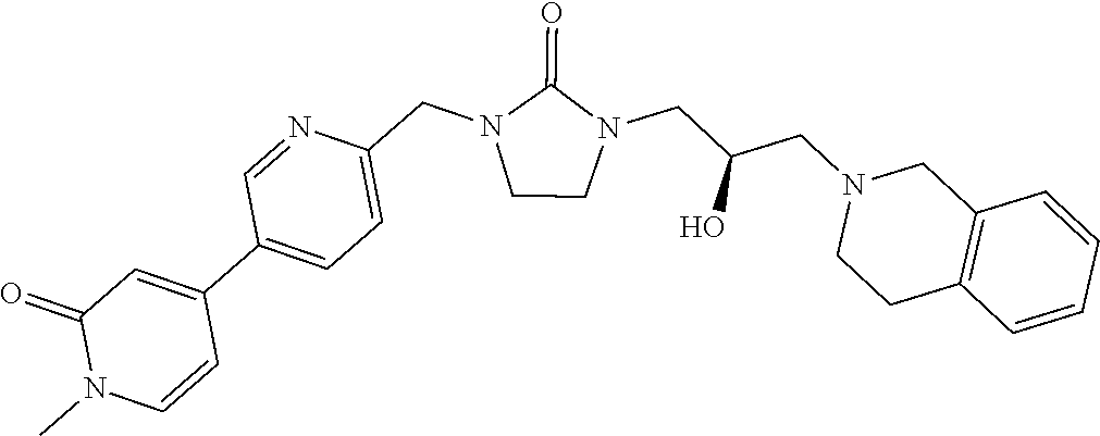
C1CN(CC(CN2CCC3=C(C2)C=CC=C3)O)C(=O)N1CC1=CC=C(C2=CC(=O)N(C)C=C2)C=N1
